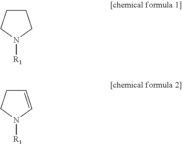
C1CCN([R1])C1.C1=CN([R1])CC1
